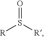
O=S([R])[R]
